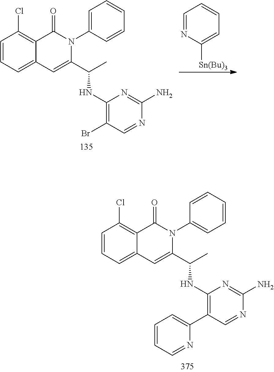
C1=CC=C2C(=C1Cl)C(=O)N(C1=CC=CC=C1)C(C(C)NC1=C(C3=CC=CC=N3)C=NC(N)=N1)=C2.C1=CC=C2C(=C1Cl)C(=O)N(C1=CC=CC=C1)C(C(C)NC1=C(Br)C=NC(N)=N1)=C2.C1=NC([Sn(Bu)3])=CC=C1
